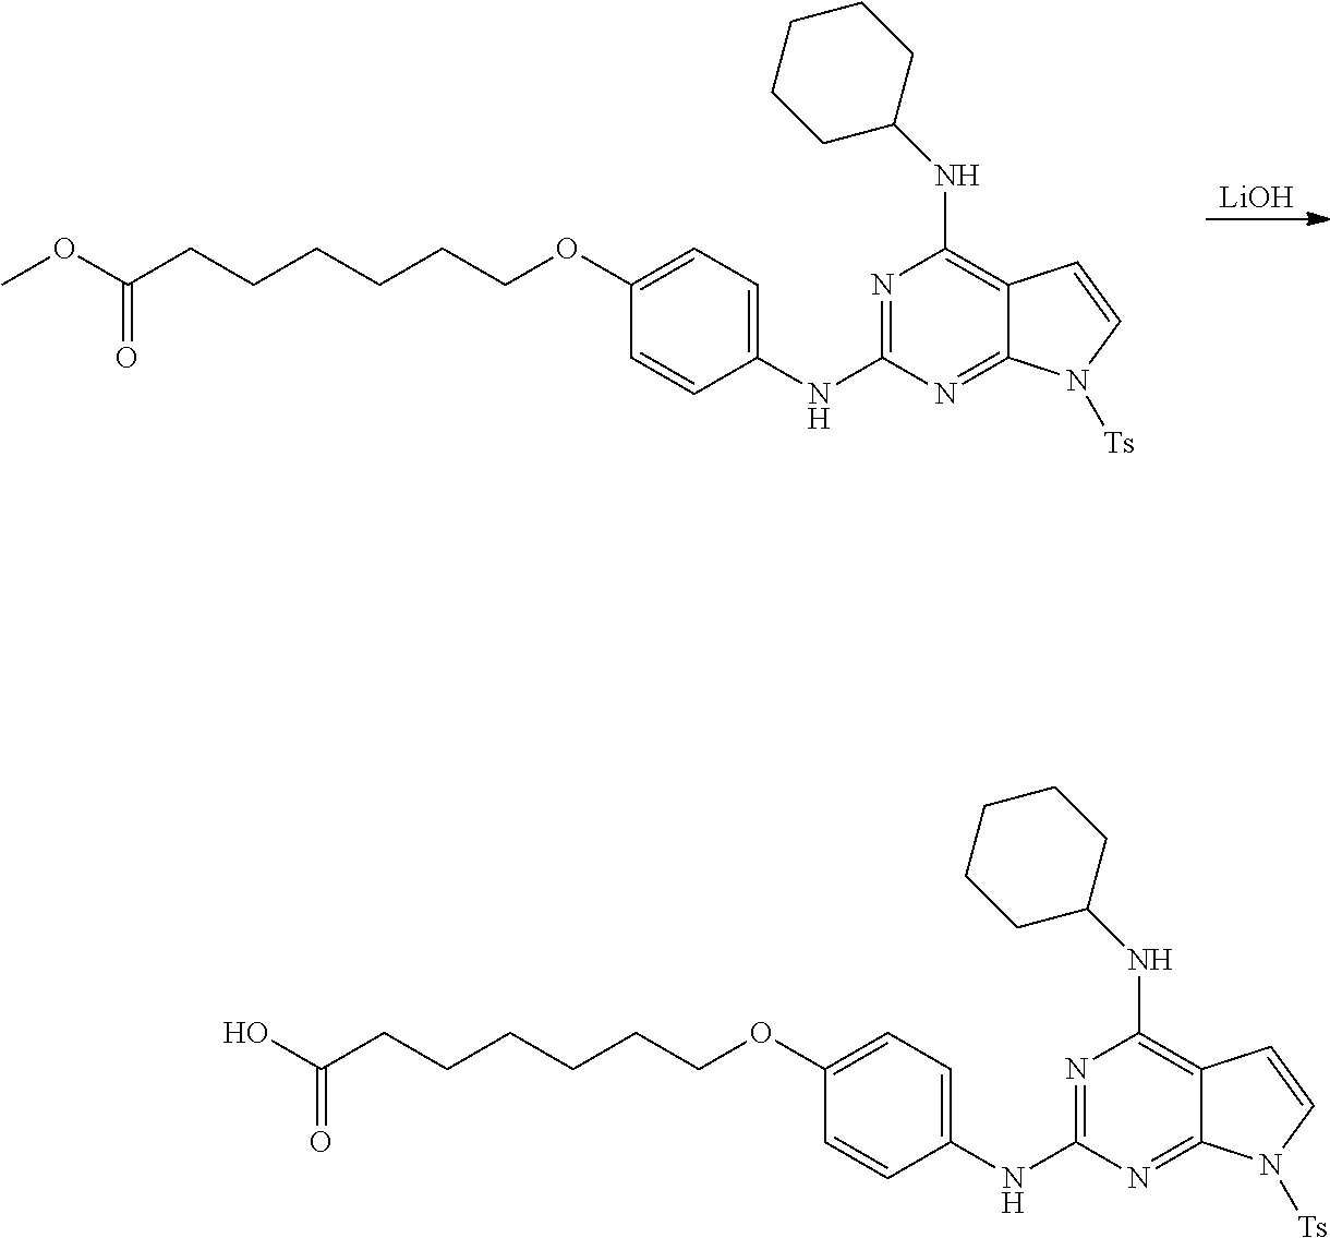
N1=C(NC2=CC=C(OCCCCCCC(OC)=O)C=C2)N=C2C(=C1NC1CCCCC1)C=CN2[Ts].[LiOH].N1=C(NC2=CC=C(OCCCCCCC(O)=O)C=C2)N=C2C(=C1NC1CCCCC1)C=CN2[Ts]
